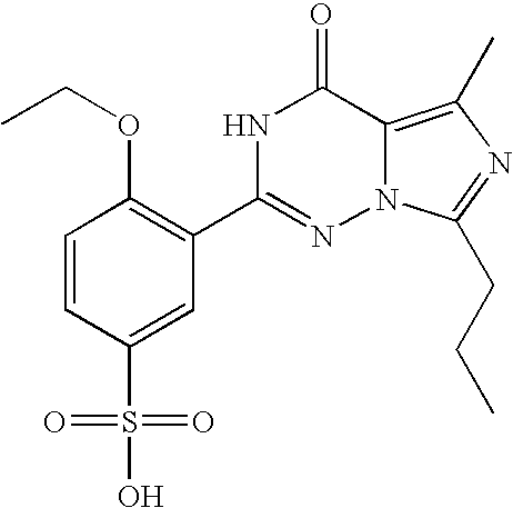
C1=CC(S(=O)(=O)O)=CC(C2=NN3C(=C(C)N=C3CCC)C(=O)N2)=C1OCC
